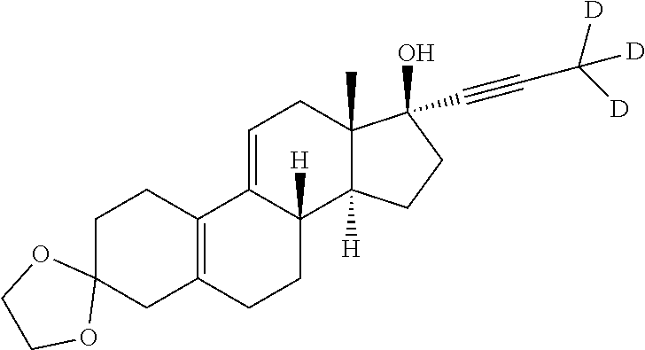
C1=C2C([H])(C3([H])C(C)(C1)C(O)(C#CC([D])([D])[D])CC3)CCC1=C2CCC2(C1)OCCO2
